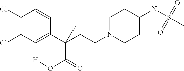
C1N(CCC(C2=CC(Cl)=C(Cl)C=C2)(C(O[H])=O)F)CCC(NS(C)(=O)=O)C1
